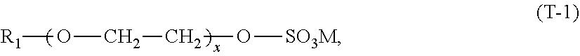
[R1]OCCO[SO3M]
